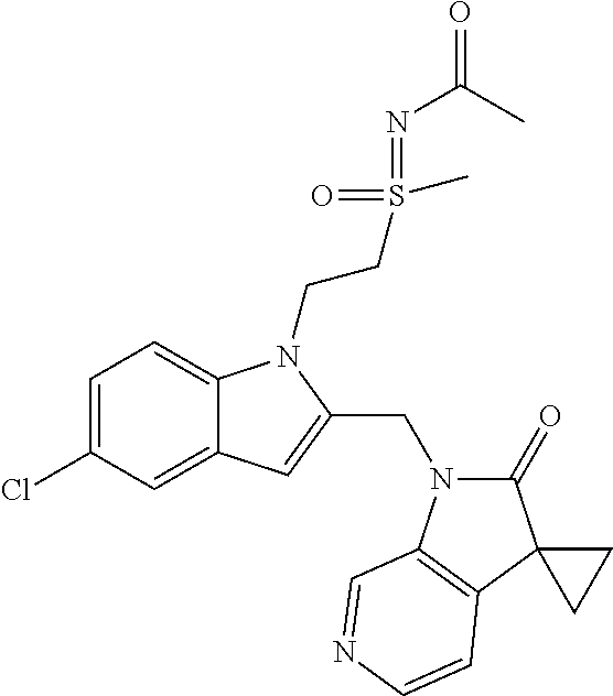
C1=C(Cl)C=C2C(=C1)N(CCS(=NC(C)=O)(=O)C)C(CN1C(=O)C3(C4=C1C=NC=C4)CC3)=C2
